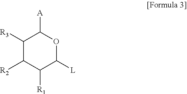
C1([R3])C([R2])C([R1])C([L])OC1[A]
